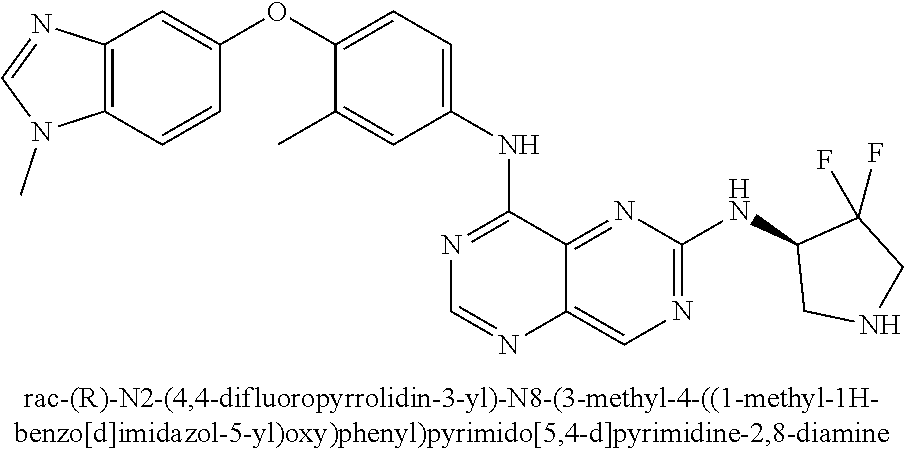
C1(OC2=CC=C(NC3=NC=NC4=CN=C(NC5CNCC5(F)F)N=C34)C=C2C)=CC2=C(C=C1)N(C)C=N2
